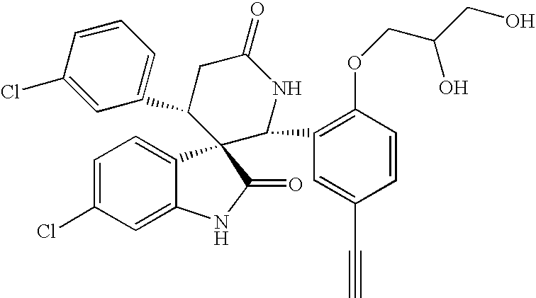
C1(C2CC(=O)NC(C3=C(OCC(O)CO)C=CC(C#C)=C3)C23C2=CC=C(Cl)C=C2NC3=O)=CC=CC(Cl)=C1
